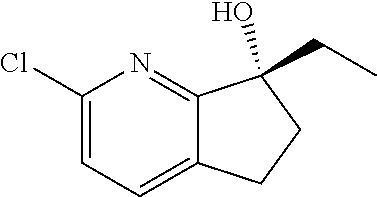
C1(Cl)=CC=C2C(=N1)C(CC)(O)CC2
